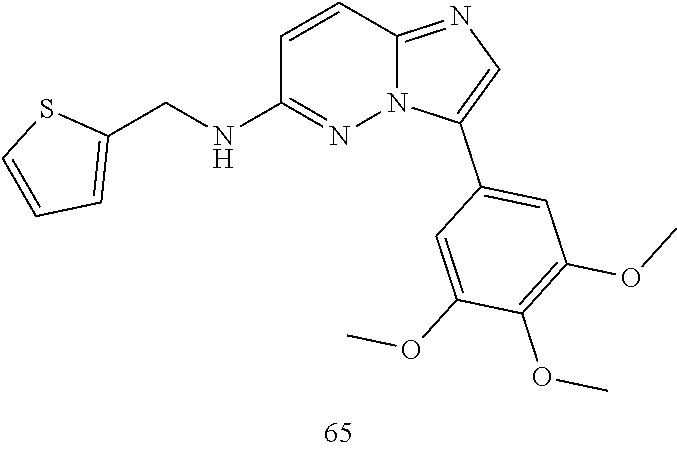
C1=C(C2=CN=C3C=CC(NCC4=CC=CS4)=NN23)C=C(OC)C(OC)=C1OC
